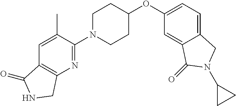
C1N(C2=NC3=C(C=C2C)C(=O)NC3)CCC(OC2=CC=C3C(=C2)C(=O)N(C2CC2)C3)C1
